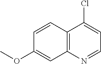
C1=CC2=C(C=C1OC)N=CC=C2Cl
